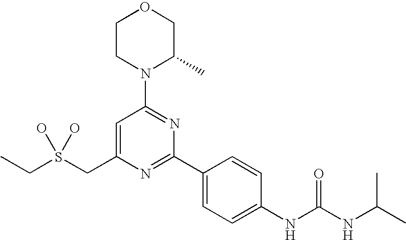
C(S(CC1=CC(N2C(C)COCC2)=NC(C2=CC=C(NC(NC(C)C)=O)C=C2)=N1)(O)O)C
